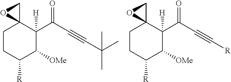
C1CC([R])C([OMe])C([H])(C(=O)C#CC(C)(C)C)C12CO2.C1CC([R])C([OMe])C([H])(C(=O)C#C[R])C12CO2
